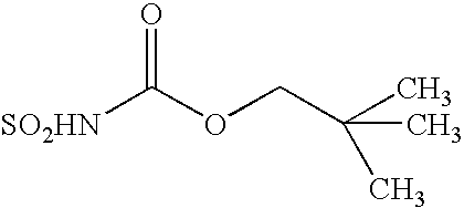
O=C(OCC(C)(C)C)[SO2HN]
